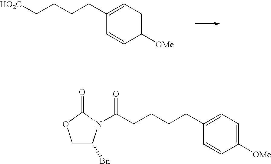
C(CCCC1=CC=C([OMe])C=C1)[HO2C].C(CCCC1=CC=C([OMe])C=C1)C(=O)N1C([Bn])COC1=O
